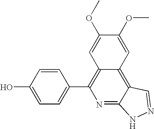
C1=C(O)C=CC(C2=C3C(=C4C(=N2)NN=C4)C=C(OC)C(OC)=C3)=C1
